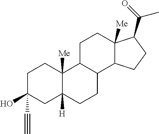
C1C(O)(C#C)CC2([H])C([Me])(C1)C1C(CC2)C2C([Me])(CC1)C(C(=O)C)CC2
